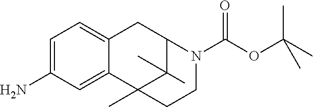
C1=C(N)C=C2C(=C1)CC1C(C)(C)C2(C)CCN1C(OC(C)(C)C)=O
